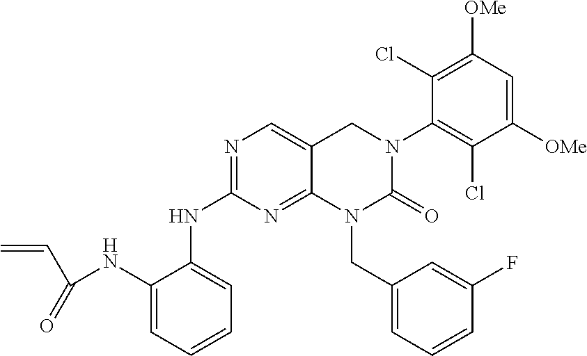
N1=C(NC2=CC=CC=C2NC(C=C)=O)N=C2C(=C1)CN(C1=C(Cl)C([OMe])=CC([OMe])=C1Cl)C(=O)N2CC1=CC=CC(F)=C1
